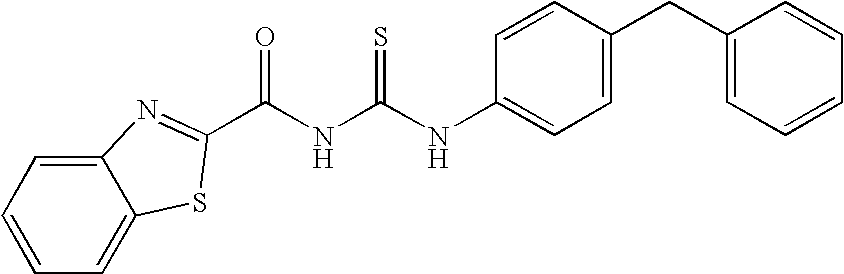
C1(NC(NC(=O)C2=NC3=CC=CC=C3S2)=S)=CC=C(CC2=CC=CC=C2)C=C1
